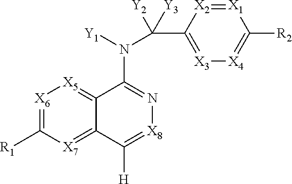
[X6]1=C([R1])[X7]=C2C(=[X5]1)C(N([Y1])C(C1=[X3][X4]=C([R2])[X1]=[X2]1)([Y3])[Y2])=N[X8]=C2[H]
